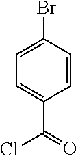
C1=CC(Br)=CC=C1C(Cl)=O
